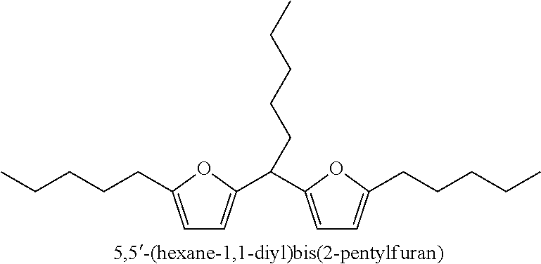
C1=C(CCCCC)OC(C(C2=CC=C(CCCCC)O2)CCCCC)=C1
